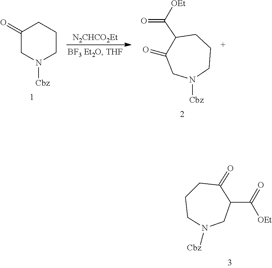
[N2CHCO2Et].C1(C(=O)[OEt])C(=O)CN([Cbz])CCC1.C1(=O)CN([Cbz])CCC1.C1CCN([Cbz])CC(C([OEt])=O)C1=O
